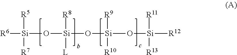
[R6][Si](O[Si](O[Si](O[Si]([R12])([R11])[R13])([R9])[R10])([R8])[L])([R5])[R7]
